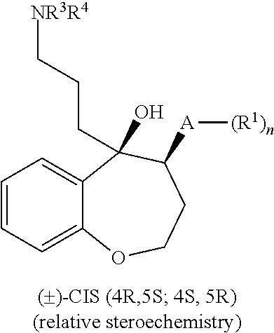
C1=CC=C2C(=C1)C(CCC[NR3R4])(O)C([A][(R1)n])CCO2
